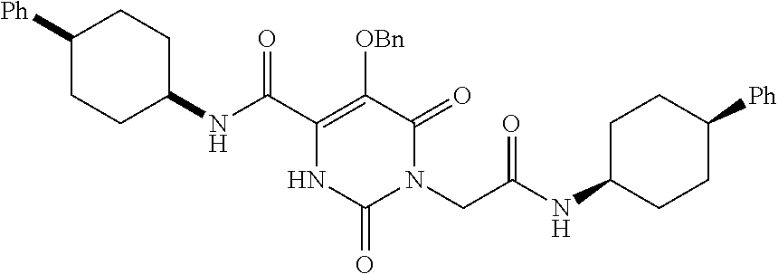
C1(C(=O)NC2CCC([Ph])CC2)=C([OBn])C(=O)N(CC(NC2CCC([Ph])CC2)=O)C(=O)N1
